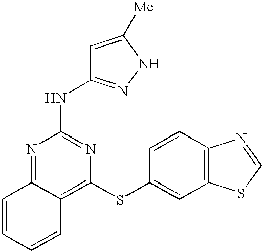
C12=NC(NC3=NNC([Me])=C3)=NC(SC3=CC4=C(C=C3)N=CS4)=C1C=CC=C2
